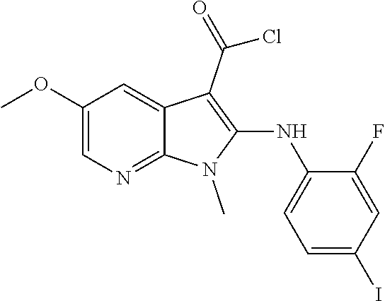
C1(OC)=CN=C2C(=C1)C(C(Cl)=O)=C(NC1=CC=C(I)C=C1F)N2C
